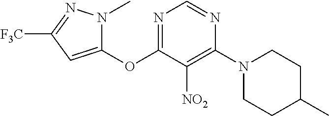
C1(OC2=NC=NC(N3CCC(C)CC3)=C2[NO2])=CC([F3C])=NN1C
